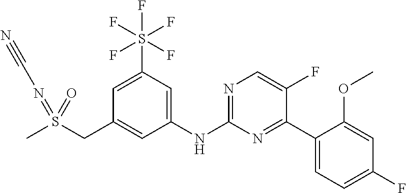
C1=C(S(F)(F)(F)(F)F)C=C(NC2=NC=C(F)C(C3=CC=C(F)C=C3OC)=N2)C=C1CS(C)(=NC#N)=O
